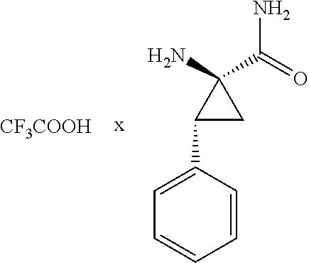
NC(=O)C1(N)C(C2=CC=CC=C2)C1.[CF3COOH].[x]
